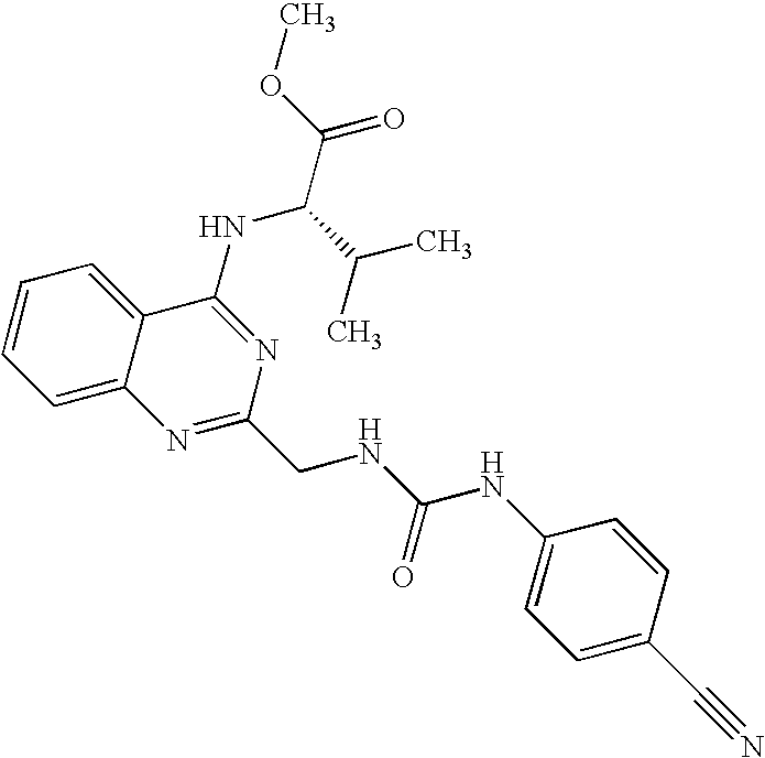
C1=CC=C2C(=C1)C(NC(C(C)C)C(=O)OC)=NC(CNC(NC1=CC=C(C#N)C=C1)=O)=N2
